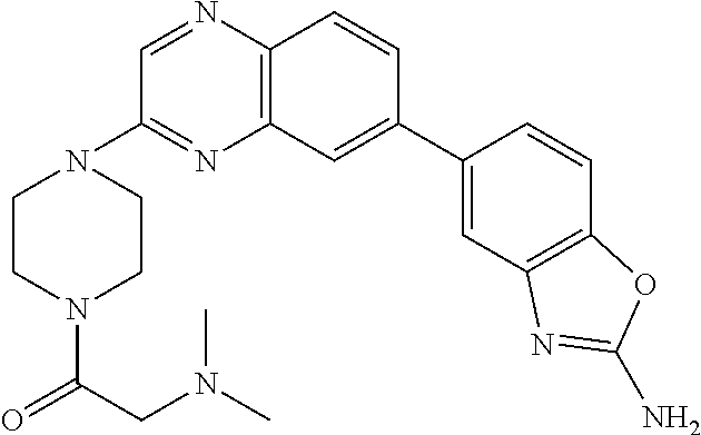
C12=C(C=C(C3=CC4=C(C=C3)OC(N)=N4)C=C1)N=C(N1CCN(C(=O)CN(C)C)CC1)C=N2
